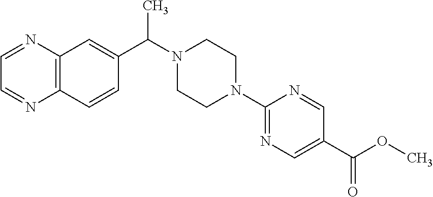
C12=C(C=CC(C(N3CCN(C4=NC=C(C(OC)=O)C=N4)CC3)C)=C1)N=CC=N2
